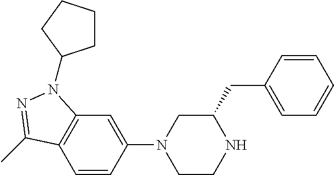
C12=C(C=CC(N3CCNC(CC4=CC=CC=C4)C3)=C1)C(C)=NN2C1CCCC1
